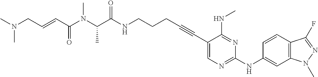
C(NCCCC#CC1=CN=C(NC2=CC3=C(C=C2)C(F)=NN3C)N=C1NC)(=O)C(N(C(C=CCN(C)C)=O)C)C
